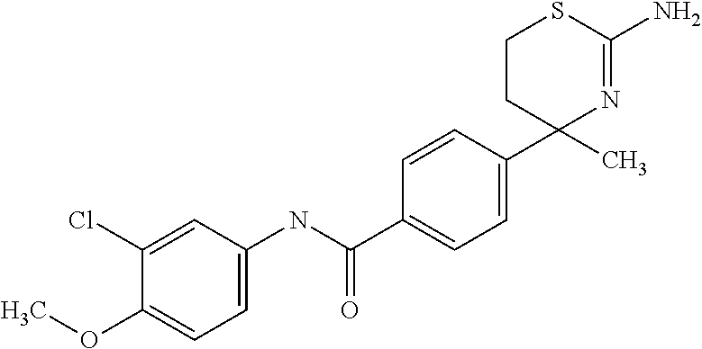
C1=CC(C2(C)N=C(N)SCC2)=CC=C1C(NC1=CC=C(OC)C(Cl)=C1)=O
